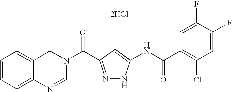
C1=NC2=CC=CC=C2CN1C(=O)C1=NNC(NC(C2=C(Cl)C=C(F)C(F)=C2)=O)=C1.[2HCl]
